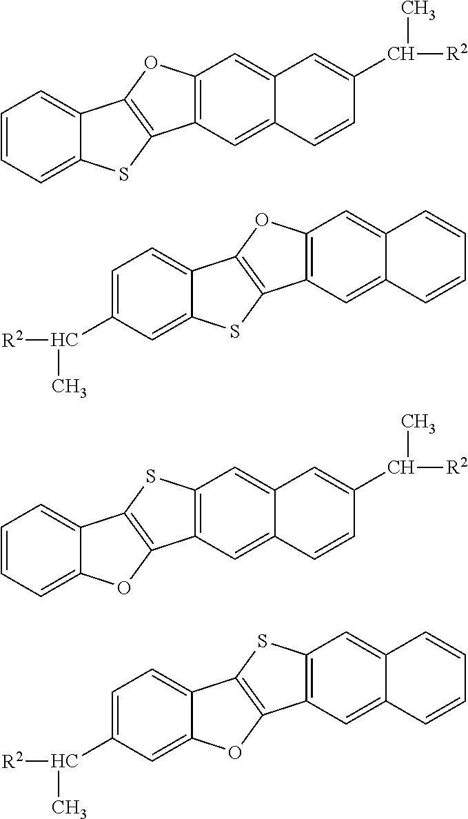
C1=CC=C2C(=C1)C1=C(S2)C2=C(O1)C=C1C(=C2)C=CC(C(C)[R2])=C1.C1=C(C(C)[R2])C=C2C(=C1)C1=C(S2)C2=C(O1)C=C1C(=C2)C=CC=C1.C1=CC=C2C(=C1)C1=C(O2)C2=C(S1)C=C1C(=C2)C=CC(C(C)[R2])=C1.C1=C(C(C)[R2])C=C2C(=C1)C1=C(O2)C2=C(S1)C=C1C(=C2)C=CC=C1
